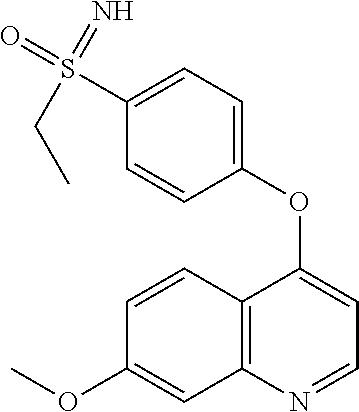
C1=CC2=C(C=C1OC)N=CC=C2OC1=CC=C(S(=O)(=N)CC)C=C1
